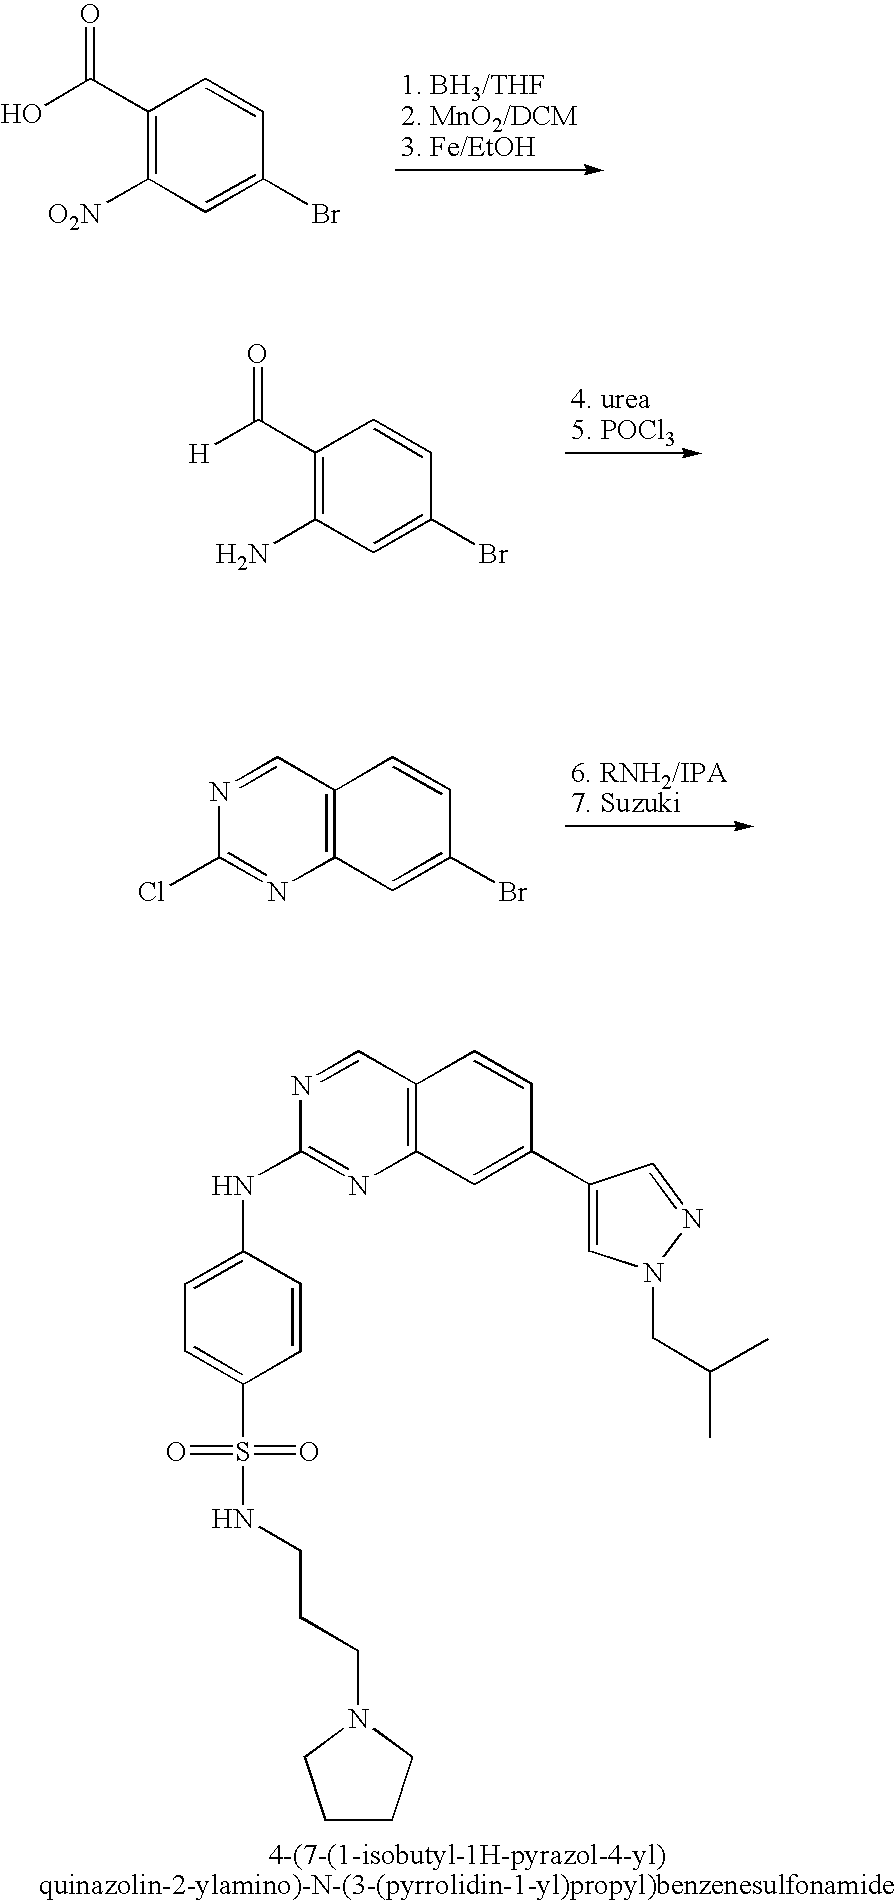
C1(C(=O)O)=C([O2N])C=C(Br)C=C1.C1(C(=O)[H])=C(N)C=C(Br)C=C1.C12=C(C=C(Br)C=C1)N=C(Cl)N=C2.C12=C(C=NC(NC3=CC=C(S(=O)(=O)NCCCN4CCCC4)C=C3)=N1)C=CC(C1=CN(CC(C)C)N=C1)=C2
